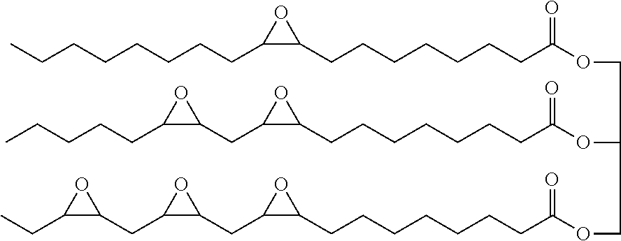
C1(CCCCCCCC)C(CCCCCCCC(OCC(OC(CCCCCCCC2C(CC3C(CCCCC)O3)O2)=O)COC(CCCCCCCC2C(CC3C(CC4C(CC)O4)O3)O2)=O)=O)O1
